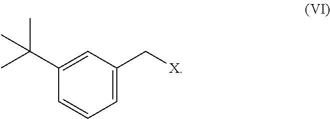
C1=C(C[X])C=C(C(C)(C)C)C=C1
